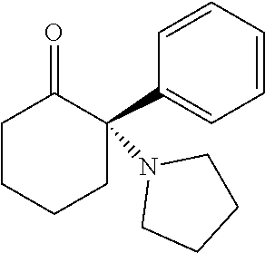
C1CN(C2(C3=CC=CC=C3)CCCCC2=O)CC1
